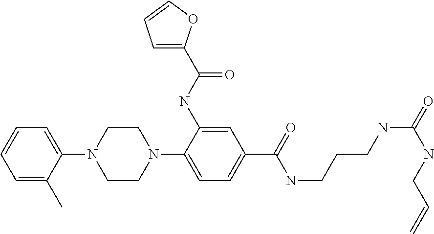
C1=C(C)C(N2CCN(C3=CC=C(C(=O)NCCCNC(=O)NCC=C)C=C3NC(C3=CC=CO3)=O)CC2)=CC=C1
